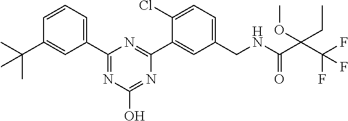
C1(CNC(C(C(F)(F)F)(CC)OC)=O)=CC=C(Cl)C(C2=NC(C3=CC=CC(C(C)(C)C)=C3)=NC(O)=N2)=C1
